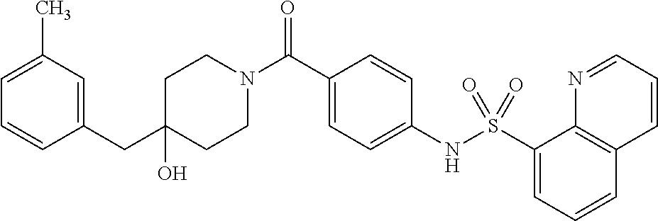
C1(O)(CC2=CC(C)=CC=C2)CCN(C(C2=CC=C(NS(C3=CC=CC4=C3N=CC=C4)(=O)=O)C=C2)=O)CC1
